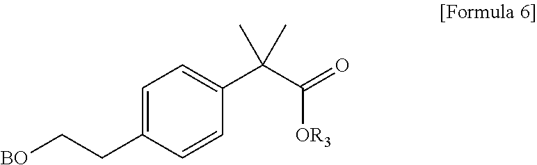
C1=C(CC[BO])C=CC(C(C)(C)C(=O)[OR3])=C1
